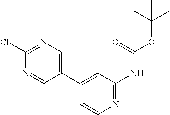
C1(Cl)=NC=C(C2=CC(NC(OC(C)(C)C)=O)=NC=C2)C=N1
